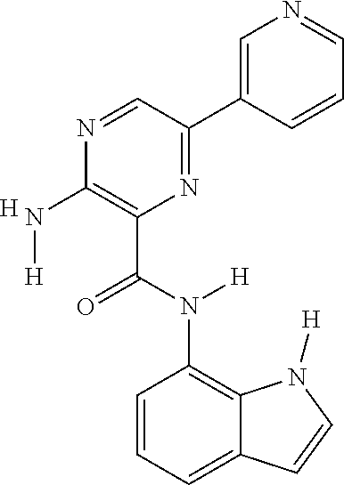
C12=C(N(C(C3=C(N[H])N=CC(C4=CN=CC=C4)=N3)=O)[H])C=CC=C1C=CN2[H].[H]
